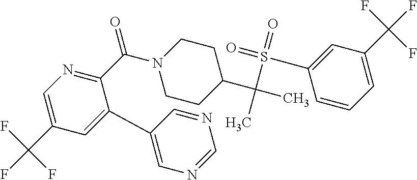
C1=C(C(F)(F)F)C=C(C2=CN=CN=C2)C(C(N2CCC(C(C)(C)S(=O)(=O)C3=CC(C(F)(F)F)=CC=C3)CC2)=O)=N1
